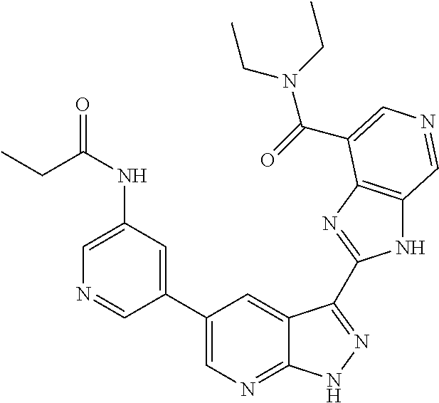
C1(NC(=O)CC)=CN=CC(C2=CN=C3C(=C2)C(C2=NC4=C(N2)C=NC=C4C(=O)N(CC)CC)=NN3)=C1
